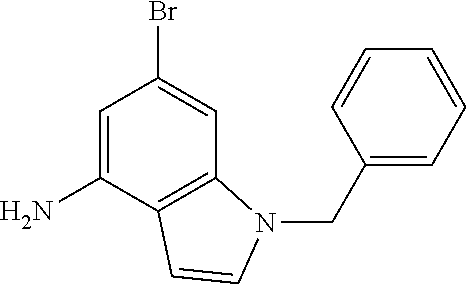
C1=C(N)C2=C(C=C1Br)N(CC1=CC=CC=C1)C=C2
